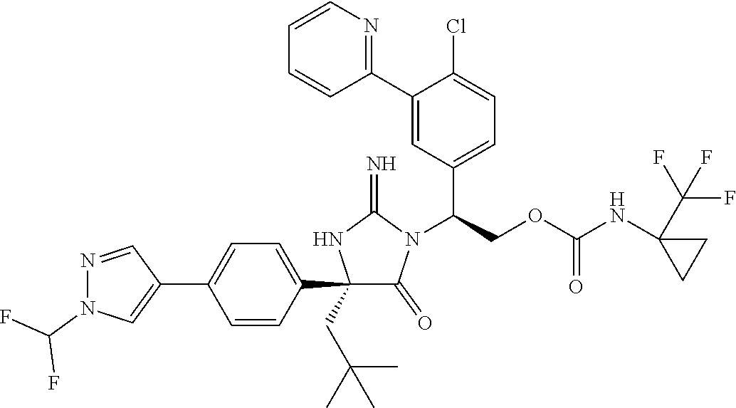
C1(C2=CC=C(C3=CN(C(F)F)N=C3)C=C2)(CC(C)(C)C)C(=O)N(C(COC(NC2(C(F)(F)F)CC2)=O)C2=CC=C(Cl)C(C3=NC=CC=C3)=C2)C(=N)N1
